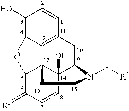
C1(O)=C2C3=C(C=C1)CC1C4(O)C3(C(C(=[R1])C=C4)[R3]2)CCN1C[R2]
